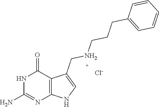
C1(N)=NC2=C(C(=O)N1)C(CNCCCC1=CC=CC=C1)=CN2.[Cl-]
